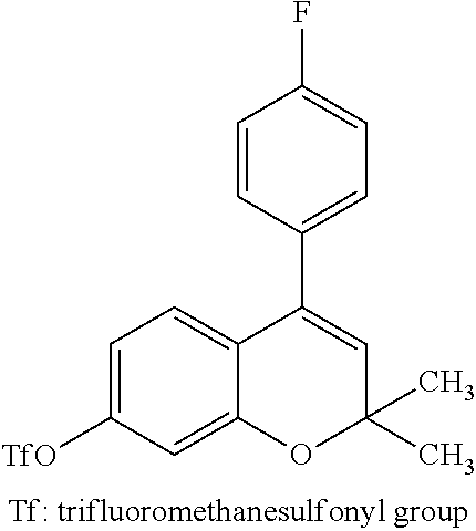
C1=C([TfO])C=C2C(=C1)C(C1=CC=C(F)C=C1)=CC(C)(C)O2
